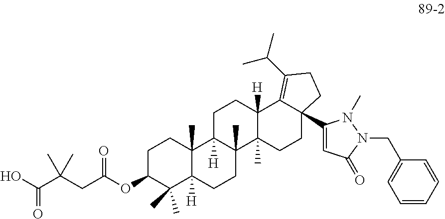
C1C(OC(CC(C(O)=O)(C)C)=O)C(C)(C)C2([H])C(C)(C1)C1([H])C(C)(CC2)C2(C)C([H])(CC1)C1=C(C(C)C)CCC1(C1=CC(=O)N(CC3=CC=CC=C3)N1C)CC2
